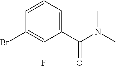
C1=CC=C(C(N(C)C)=O)C(F)=C1Br
